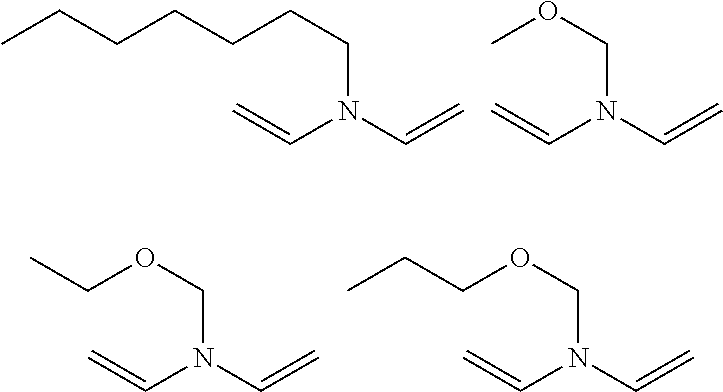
C(N(C=C)C=C)CCCCCC.C(N(C=C)C=C)OC.C(N(C=C)C=C)OCC.C(N(C=C)C=C)OCCC
